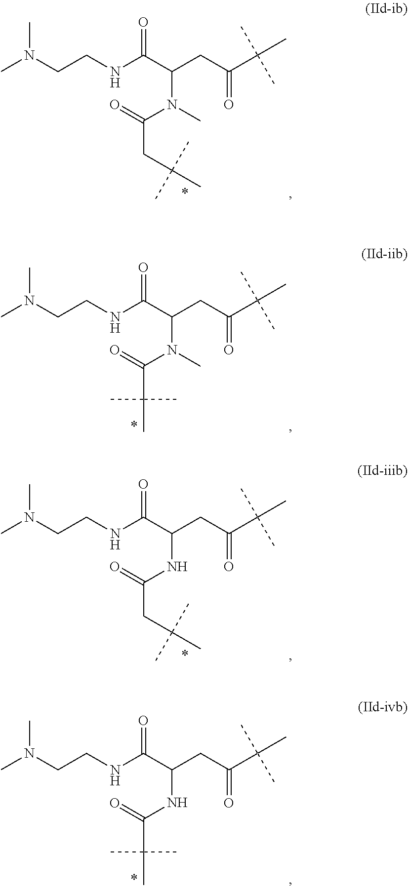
N(C)(C(=O)CC(C)(C)C)C(CC(=O)C(C)(C)C)C(NCCN(C)C)=O.N(C)(C(=O)C(C)(C)C)C(CC(=O)C(C)(C)C)C(NCCN(C)C)=O.N(C(=O)CC(C)(C)C)C(CC(=O)C(C)(C)C)C(NCCN(C)C)=O.N(C(=O)C(C)(C)C)C(CC(=O)C(C)(C)C)C(NCCN(C)C)=O
